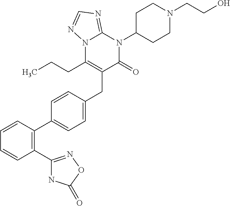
C1=CC(C2=CC=C(CC3=C(CCC)N4C(=NC=N4)N(C4CCN(CCO)CC4)C3=O)C=C2)=C(C2=NOC(=O)N2)C=C1
